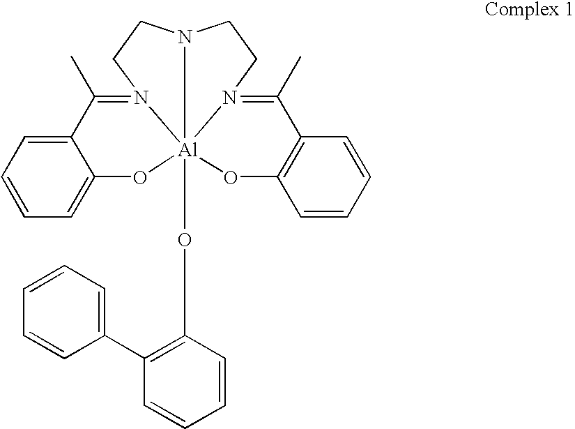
C12=CC=CC=C1O[Al]134(OC5=C(C6=CC=CC=C6)C=CC=C5)N(=C2C)CCN1CCN3=C(C)C1=C(C=CC=C1)O4
